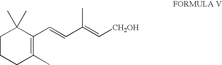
C1C(C)=C(C=CC(=C[CH2OH])C)C(C)(C)CC1
